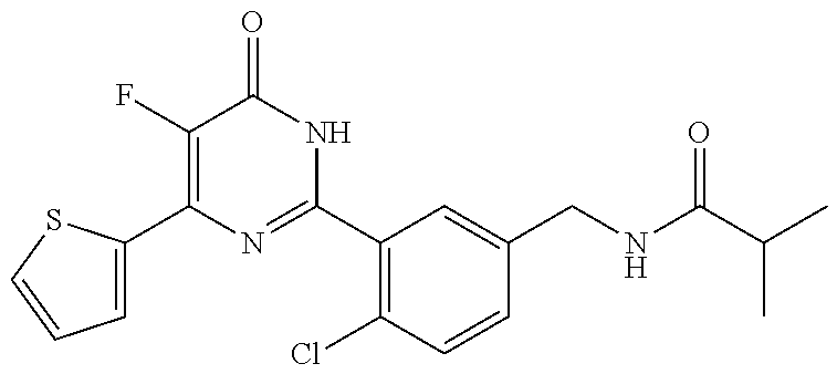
C1(C2=CC=CS2)=C(F)C(=O)NC(C2=C(Cl)C=CC(CNC(C(C)C)=O)=C2)=N1
